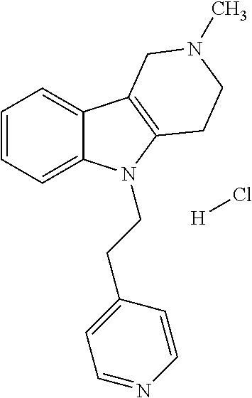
C1=CC=C2C(=C1)C1=C(N2CCC2=CC=NC=C2)CCN(C)C1.[H]Cl
